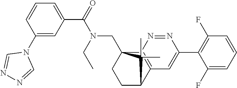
C1(C(=O)N(CC)CC23CCC(C4=C2N=NC(C2=C(F)C=CC=C2F)=C4)C3(C)C)=CC=CC(N2C=NN=C2)=C1
